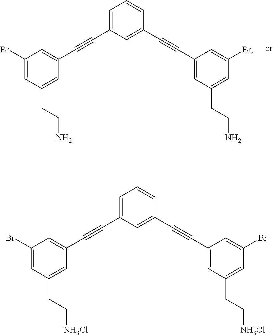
C1=C(C#CC2=CC(Br)=CC(CCN)=C2)C=C(C#CC2=CC(CCN)=CC(Br)=C2)C=C1.C1=C(C#CC2=CC(Br)=CC(CC[NH3Cl])=C2)C=C(C#CC2=CC(CC[NH3Cl])=CC(Br)=C2)C=C1
